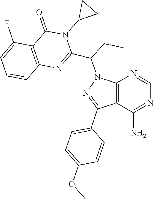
C1=NC2=C(C(C3=CC=C(OC)C=C3)=NN2C(C2=NC3=C(C(F)=CC=C3)C(=O)N2C2CC2)CC)C(N)=N1
